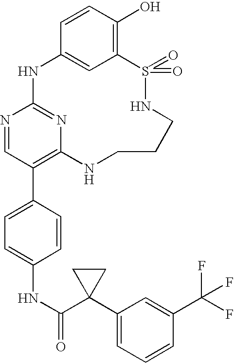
C12=C(O)C=CC(=C1)NC1=NC(=C(C3=CC=C(NC(C4(C5=CC=CC(C(F)(F)F)=C5)CC4)=O)C=C3)C=N1)NCCCNS2(=O)=O
